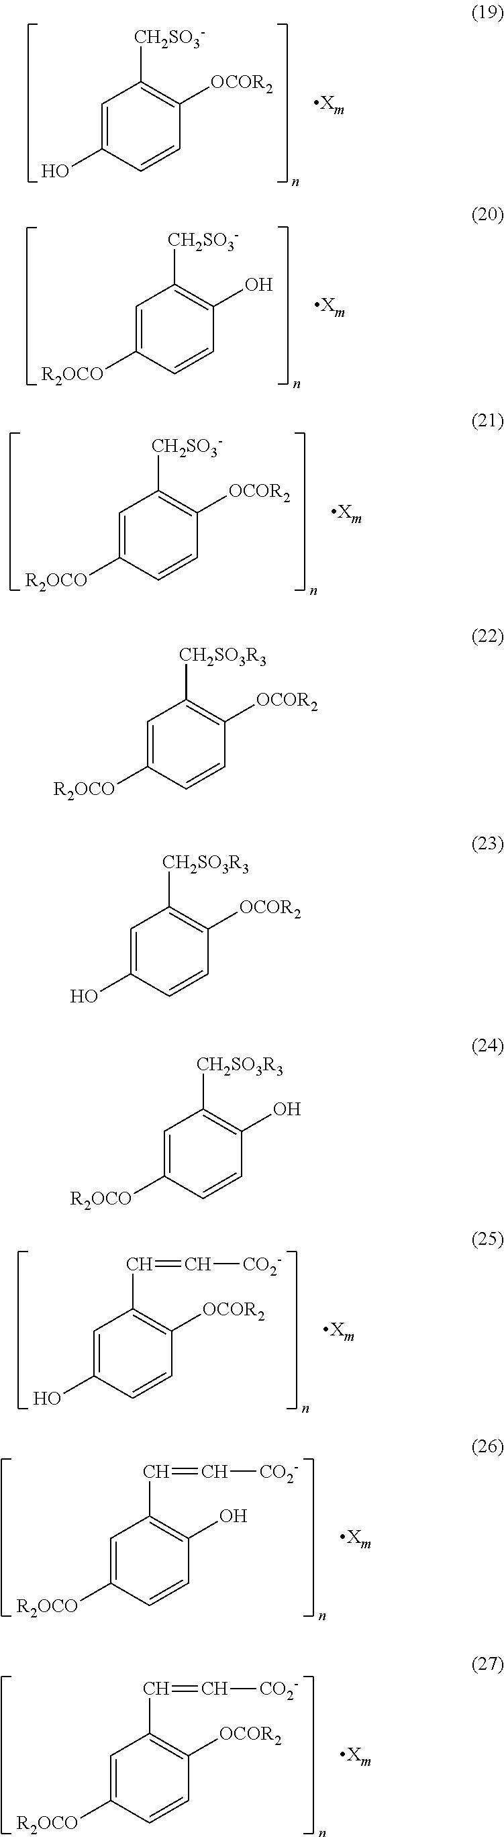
C1=C([R2OCO])C=CC([OCOR2])=C1[CH2SO3-].C1=C([R2OCO])C=CC([OCOR2])=C1[CH2SO3R3].C1=C(O)C=CC([OCOR2])=C1[CH2SO3R3].C1=C([R2OCO])C=CC(O)=C1[CH2SO3R3].C1=C(O)C=CC([OCOR2])=C1[CH2SO3-].C1=C([R2OCO])C=CC(O)=C1[CH2SO3-].C1=C(O)C=CC([OCOR2])=C1C=C[CO2-].C1=C([R2OCO])C=CC(O)=C1C=C[CO2-].C1=C([R2OCO])C=CC([OCOR2])=C1C=C[CO2-]
